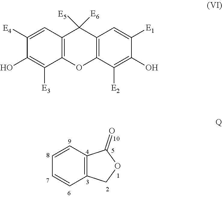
C1=CC2=C(C=C1)COC2=O.C1([E4])=CC2=C(C([E3])=C1O)OC1=C(C2([E6])[E5])C=C([E1])C(O)=C1[E2]
